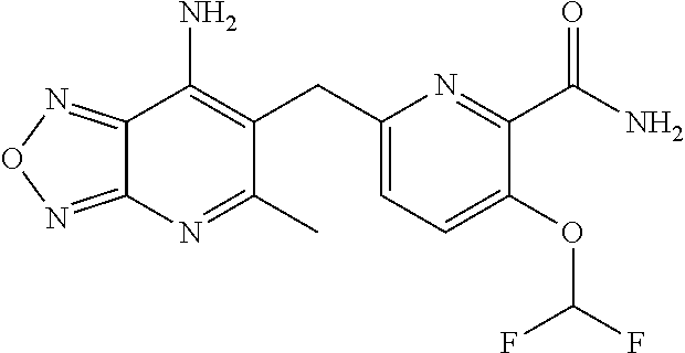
C12=NON=C1N=C(C)C(CC1=CC=C(OC(F)F)C(C(N)=O)=N1)=C2N
